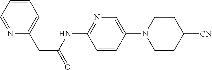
N1=CC=CC=C1CC(=O)NC1=NC=C(N2CCC([CN])CC2)C=C1
